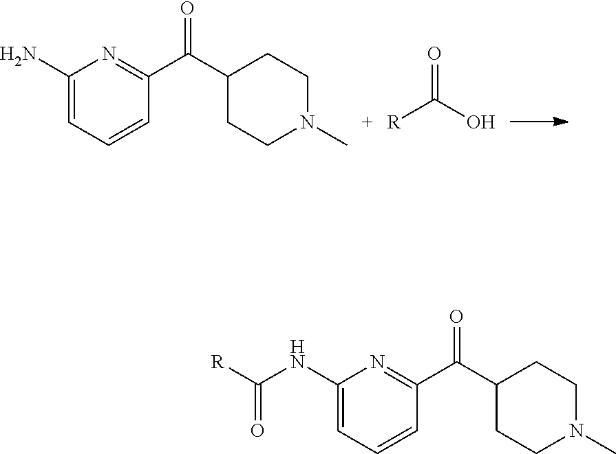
C1(N)=CC=CC(C(=O)C2CCN(C)CC2)=N1.[R]C(=O)O.C1(NC(=O)[R])=CC=CC(C(=O)C2CCN(C)CC2)=N1
